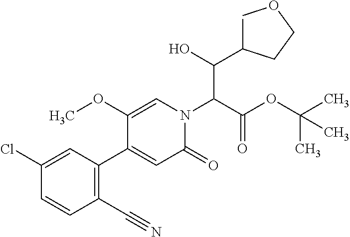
C1C(C(C(N2C=C(OC)C(C3=C(C#N)C=CC(Cl)=C3)=CC2=O)C(OC(C)(C)C)=O)O)CCO1
